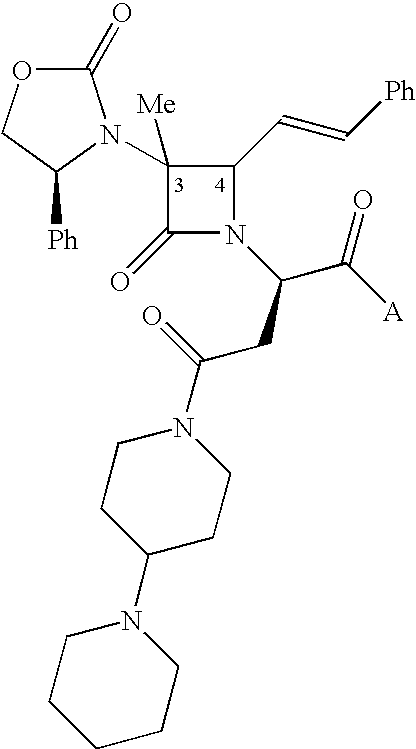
C1(=O)N(C(CC(=O)N2CCC(N3CCCCC3)CC2)C([A])=O)C(C=C[Ph])C1(N1C(=O)OCC1[Ph])[Me]
